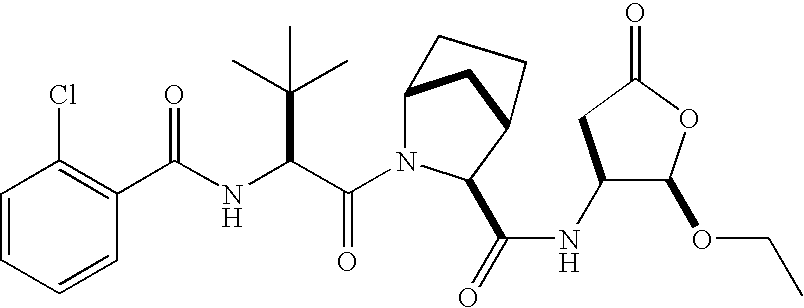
C1=CC=CC(Cl)=C1C(NC(C(N1C2CC(C1C(=O)NC1C(OCC)OC(=O)C1)CC2)=O)C(C)(C)C)=O
